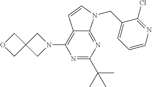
N1=C(C(C)(C)C)N=C2C(=C1N1CC3(C1)COC3)C=CN2CC1=CC=CN=C1Cl
